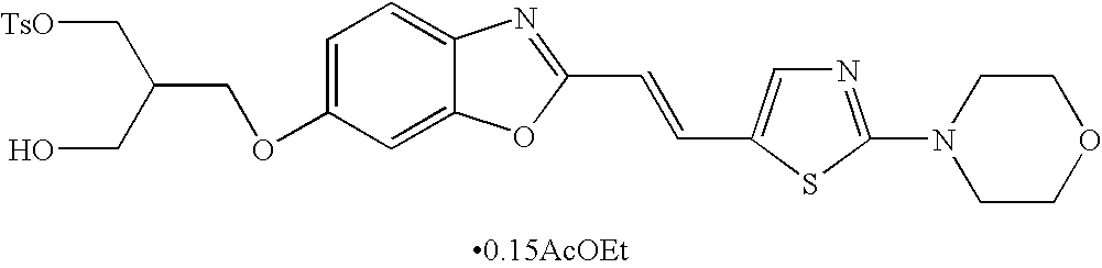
O(C1=CC=C2C(=C1)OC(C=CC1=CN=C(N3CCOCC3)S1)=N2)CC(CO)C[TsO]
